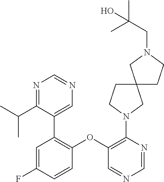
C1(OC2=C(C3=CN=CN=C3C(C)C)C=C(F)C=C2)=C(N2CCC3(C2)CCN(CC(C)(C)O)C3)N=CN=C1
